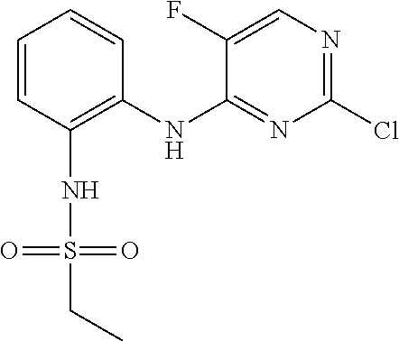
C1=CC(NS(CC)(=O)=O)=C(NC2=NC(Cl)=NC=C2F)C=C1
